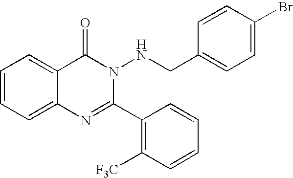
C12=CC=CC=C1C(=O)N(NCC1=CC=C(Br)C=C1)C(C1=C([F3C])C=CC=C1)=N2
